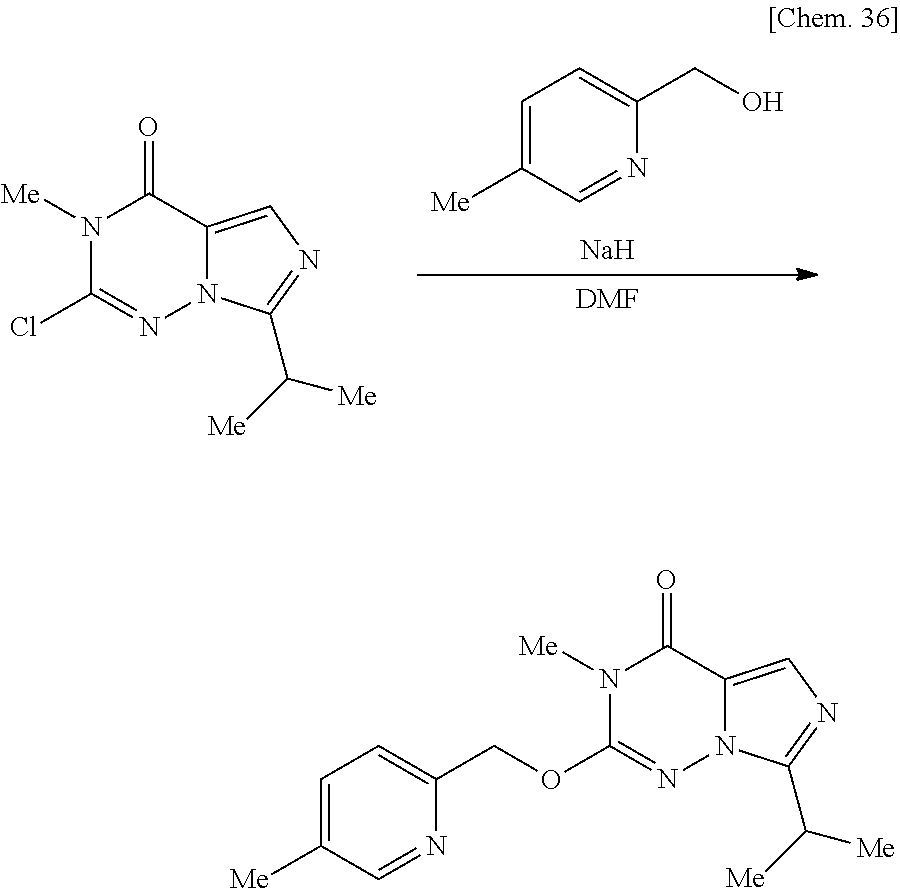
[Na].C1([Me])=CC=C(CO)N=C1.[DMF].N1([Me])C(Cl)=NN2C(=CN=C2C([Me])[Me])C1=O.N1([Me])C(OCC2=CC=C([Me])C=N2)=NN2C(=CN=C2C([Me])[Me])C1=O
